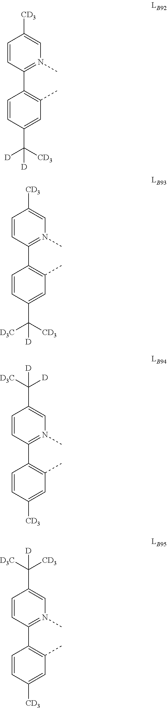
C1=CC(C2=C(C)C=C(C([D])([CD3])[D])C=C2)=N(C)C=C1[CD3].C1=CC(C2=C(C)C=C(C([D3C])([CD3])[D])C=C2)=N(C)C=C1[CD3].C1=CC(C2=C(C)C=C([CD3])C=C2)=N(C)C=C1C([D])([D3C])[D].C1=CC(C2=C(C)C=C([CD3])C=C2)=N(C)C=C1C([CD3])([D3C])[D]
